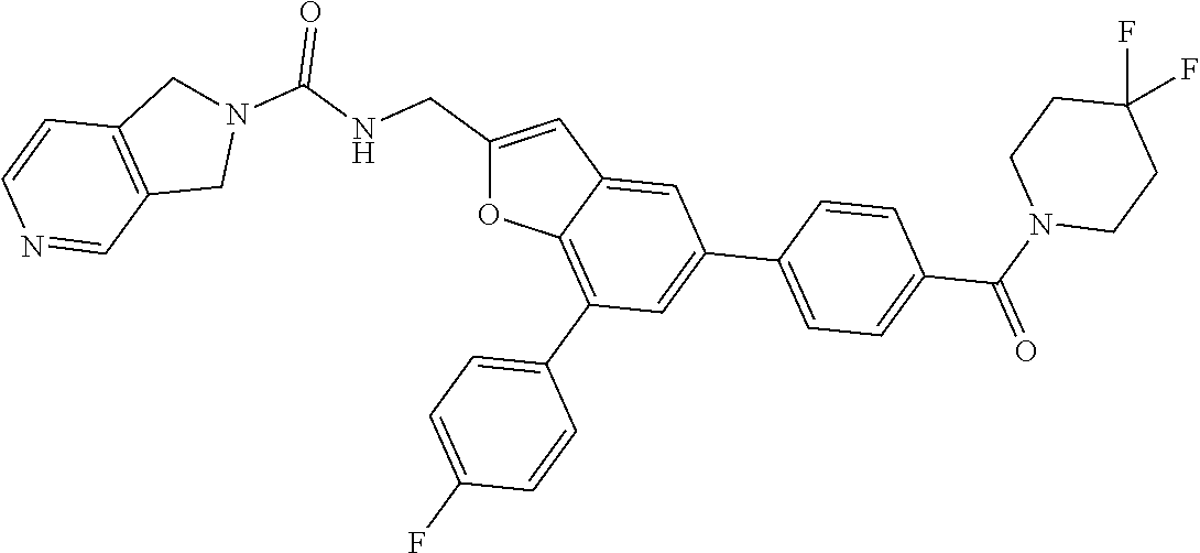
C1(CNC(N2CC3=C(C2)C=NC=C3)=O)=CC2=CC(C3=CC=C(C(N4CCC(F)(F)CC4)=O)C=C3)=CC(C3=CC=C(F)C=C3)=C2O1
